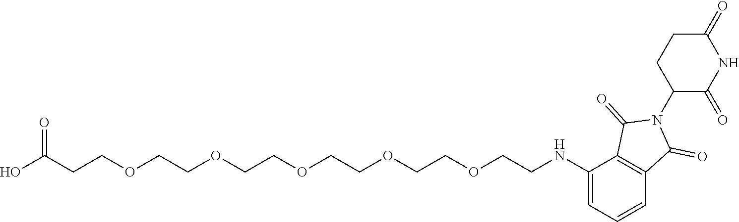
OC(CCOCCOCCOCCOCCOCCNC1=CC=CC2=C1C(=O)N(C1C(=O)NC(=O)CC1)C2=O)=O
